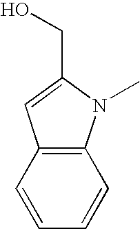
C1=CC=CC2=C1C=C(CO)N2C
